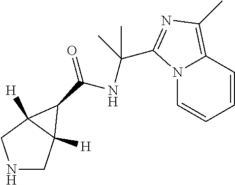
N1CC2([H])C([H])(C1)C2C(=O)NC(C)(C)C1=NC(C)=C2C=CC=CN21
